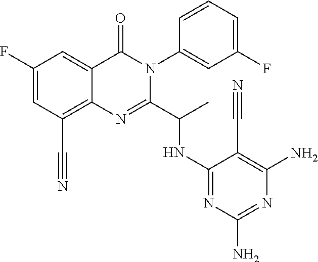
C1(F)=CC(C#N)=C2C(=C1)C(=O)N(C1=CC(F)=CC=C1)C(C(C)NC1=NC(N)=NC(N)=C1C#N)=N2
